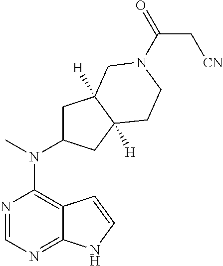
N1=CN=C2C(=C1N(C1CC3([H])C([H])(C1)CCN(C(C[CN])=O)C3)C)C=CN2
